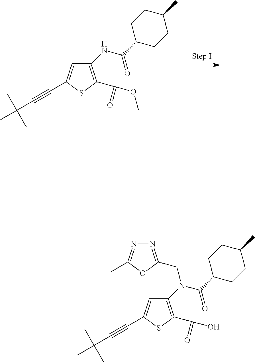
C1=C(C#CC(C)(C)C)SC(C(OC)=O)=C1NC(C1CCC(C)CC1)=O.C1=C(C#CC(C)(C)C)SC(C(O)=O)=C1N(C(C1CCC(C)CC1)=O)CC1=NN=C(C)O1
